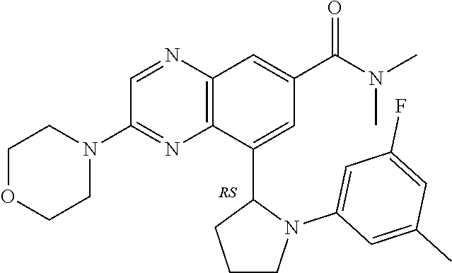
C1=NC2=C(N=C1N1CCOCC1)C(C1CCCN1C1=CC(F)=CC(C)=C1)=CC(C(N(C)C)=O)=C2
